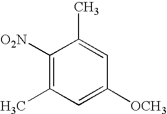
C1([O2N])=C(C)C=C([OCH3])C=C1C
